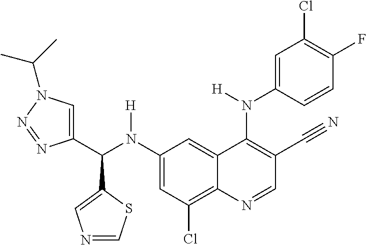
C1(N(C(C2=CN(C(C)C)N=N2)C2=CN=CS2)[H])=CC(Cl)=C2C(=C1)C(N(C1=CC(Cl)=C(F)C=C1)[H])=C(C#N)C=N2
